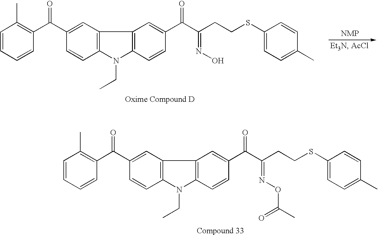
[NMP].C1(C(C2=C(C)C=CC=C2)=O)=CC2=C(C=C1)N(CC)C1=C2C=C(C(C(CCSC2=CC=C(C)C=C2)=NO)=O)C=C1.C1(C(C2=C(C)C=CC=C2)=O)=CC2=C(C=C1)N(CC)C1=C2C=C(C(C(CCSC2=CC=C(C)C=C2)=NOC(C)=O)=O)C=C1
